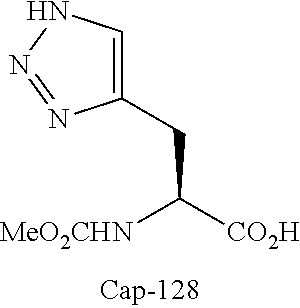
C(C([CO2H])[MeO2CHN])C1=CNN=N1
